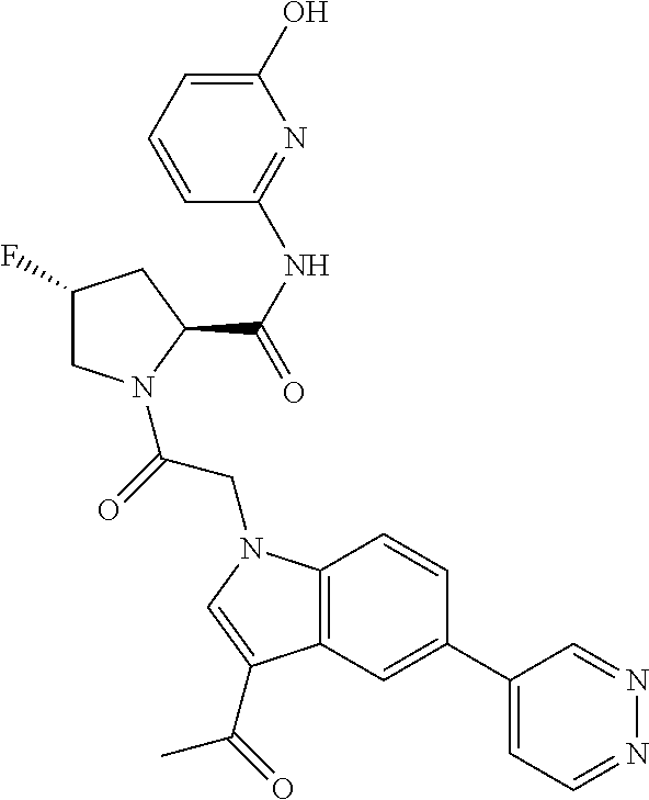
C12=C(C=C(C3=CC=NN=C3)C=C1)C(C(=O)C)=CN2CC(N1CC(F)CC1C(NC1=NC(O)=CC=C1)=O)=O
